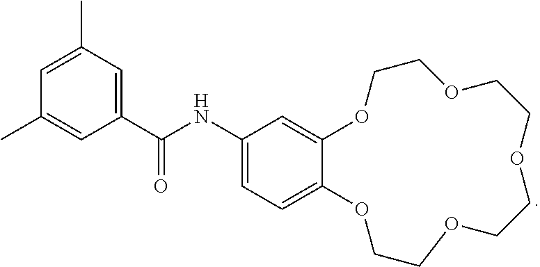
C1(C(NC2=CC=C3C(=C2)OCCOCCOCCOCCO3)=O)=CC(C)=CC(C)=C1
